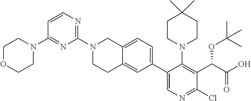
C1=CN=C(N2CCC3=CC(C4=CN=C(Cl)C(C(OC(C)(C)C)C(=O)O)=C4N4CCC(C)(C)CC4)=CC=C3C2)N=C1N1CCOCC1
